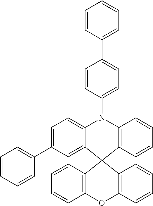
C1=C2C(=CC(C3=CC=CC=C3)=C1)C1(C3=C(N2C2=CC=C(C4=CC=CC=C4)C=C2)C=CC=C3)C2=C(OC3=C1C=CC=C3)C=CC=C2
